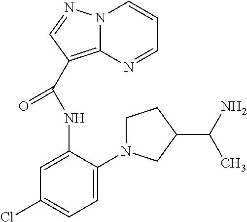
C12=C(C(NC3=CC(Cl)=CC=C3N3CCC(C(N)C)C3)=O)C=NN1C=CC=N2
